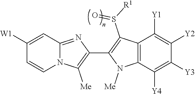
N12C(=NC(C3=C(S([R1])=O)C4=C(N3[Me])C([Y4])=C([Y3])C([Y2])=C4[Y1])=C1[Me])C=C([W1])C=C2
